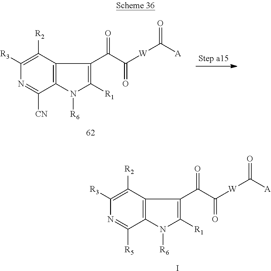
C1([R2])=C([R3])N=C([CN])C2=C1C(C(C([W]C([A])=O)=O)=O)=C([R1])N2[R6].C1([R2])=C([R3])N=C([R5])C2=C1C(C(C([W]C([A])=O)=O)=O)=C([R1])N2[R6].I
